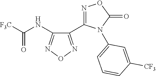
C1(C2=NOC(=O)N2C2=CC=CC([CF3])=C2)=NON=C1NC(=O)[F3C]
